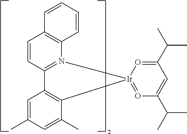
C1=CC2=N(C3=C1C=CC=C3)[Ir]1(=OC(C(C)C)=CC(C(C)C)=O1)C1=C2C=C(C)C=C1C
